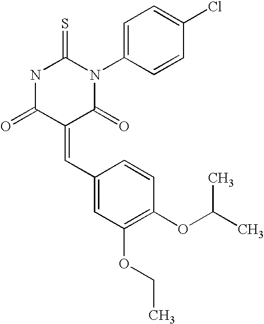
N1C(=O)C(=CC2=CC(OCC)=C(OC(C)C)C=C2)C(=O)N(C2=CC=C(Cl)C=C2)C1=S
